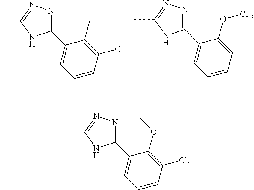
C1(C2=CC=CC(Cl)=C2OC)=NN=C(C)N1.C1(C2=CC=CC(Cl)=C2C)=NN=C(C)N1.C1(C2=CC=CC=C2O[CF3])=NN=C(C)N1
